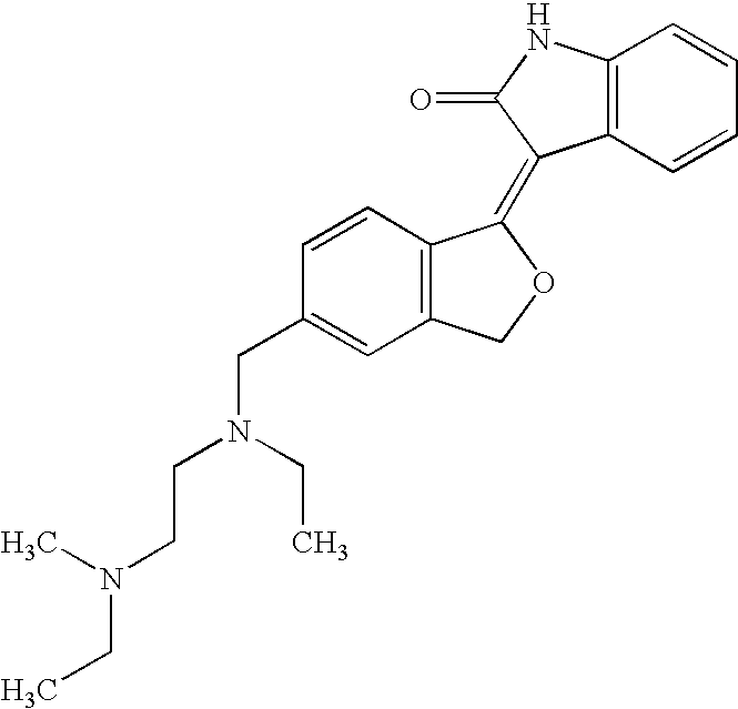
C1=CC(CN(CCN(C)CC)CC)=CC2=C1C(=C1C3=C(C=CC=C3)NC1=O)OC2
